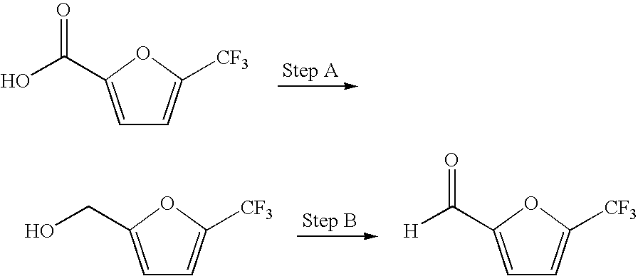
C1=C(C(=O)O)OC([CF3])=C1.C1=C(CO)OC([CF3])=C1.C1=C(C([H])=O)OC([CF3])=C1
